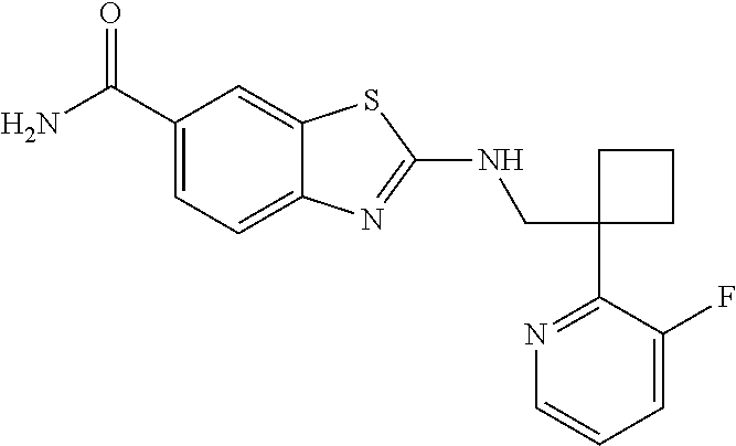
C1(CNC2=NC3=CC=C(C(N)=O)C=C3S2)(C2=NC=CC=C2F)CCC1
